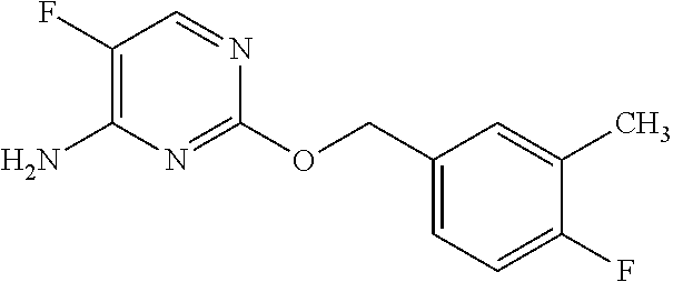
C1(F)=C(N)N=C(OCC2=CC=C(F)C(C)=C2)N=C1
